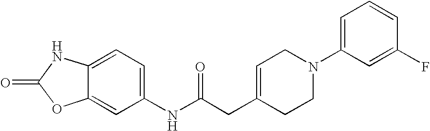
C1(NC(CC2=CCN(C3=CC=CC(F)=C3)CC2)=O)=CC=C2C(=C1)OC(=O)N2
